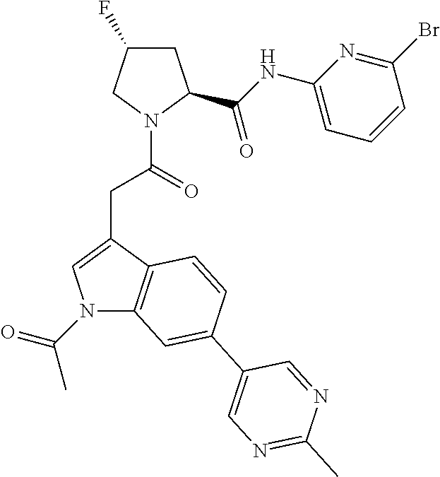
C1C(F)CN(C(=O)CC2=CN(C(=O)C)C3=C2C=CC(C2=CN=C(C)N=C2)=C3)C1C(NC1=CC=CC(Br)=N1)=O
